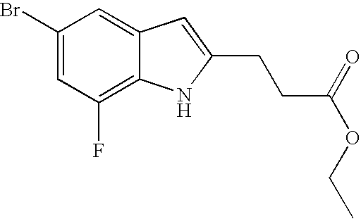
C1(Br)=CC(F)=C2C(=C1)C=C(CCC(=O)OCC)N2
